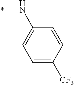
C1=C([CF3])C=CC(N*)=C1
